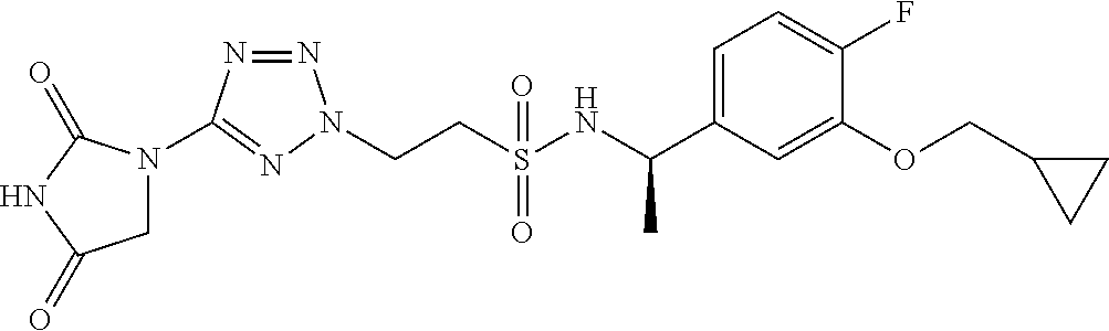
C(CS(NC(C1=CC=C(F)C(OCC2CC2)=C1)C)(=O)=O)N1N=NC(N2CC(=O)NC2=O)=N1
